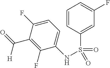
C1=C(F)C(C(=O)[H])=C(F)C(NS(=O)(C2=CC(F)=CC=C2)=O)=C1
